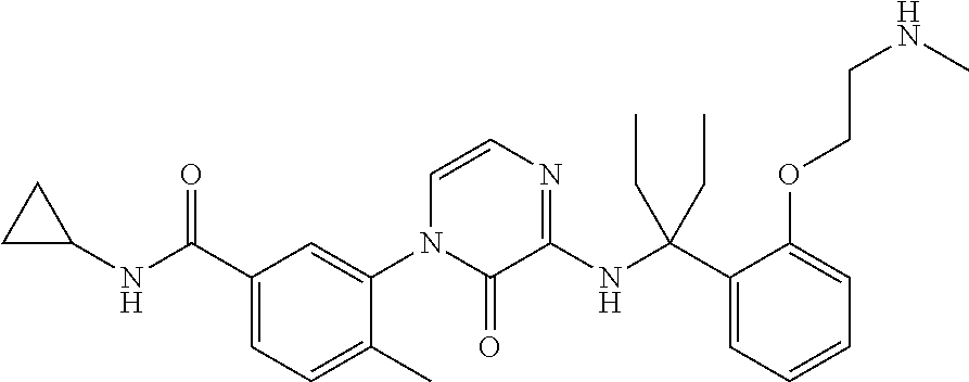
C1(C(NC2CC2)=O)=CC=C(C)C(N2C(=O)C(NC(C3=CC=CC=C3OCCNC)(CC)CC)=NC=C2)=C1
